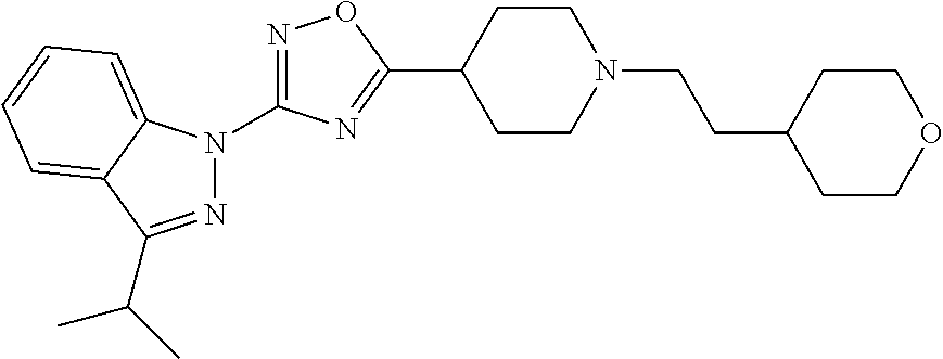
C1CC(C2=NC(N3N=C(C(C)C)C4=CC=CC=C34)=NO2)CCN1CCC1CCOCC1
